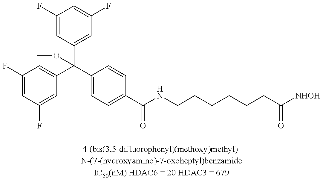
C1(F)=CC(F)=CC(C(C2=CC=C(C(NCCCCCCC([NHOH])=O)=O)C=C2)(C2=CC(F)=CC(F)=C2)OC)=C1
